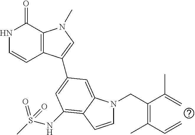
N1C=CC2=C(C1=O)N(C)C=C2C1=CC(NS(C)(=O)=O)=C2C(=C1)N(CC(=C(C=C)C)C(=C)C)C=C2
